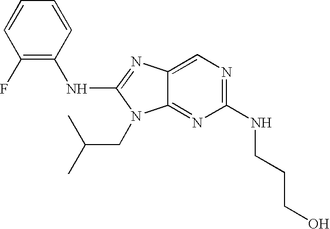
C1=CC(F)=C(NC2=NC3=CN=C(NCCCO)N=C3N2CC(C)C)C=C1
